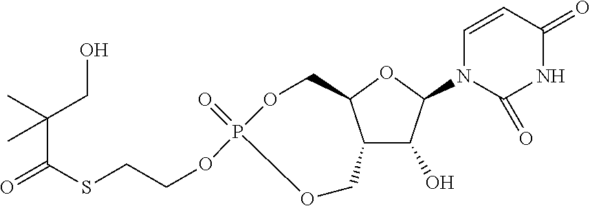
C12C(O)C(N3C=CC(=O)NC3=O)OC1COP(=O)(OCCSC(=O)C(C)(CO)C)OC2
